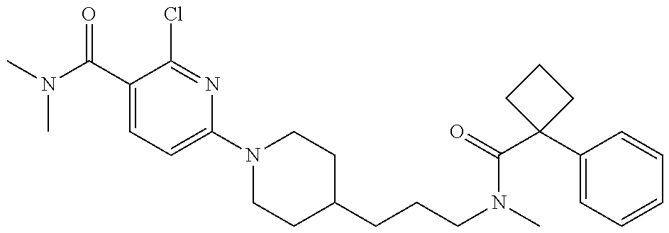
CN(C(C1=CC=C(N2CCC(CCCN(C)C(=O)C3(C4=CC=CC=C4)CCC3)CC2)N=C1Cl)=O)C
